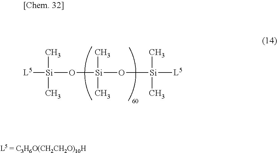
[L5][Si](O[Si](O[Si]([L5])(C)C)(C)C)(C)C
